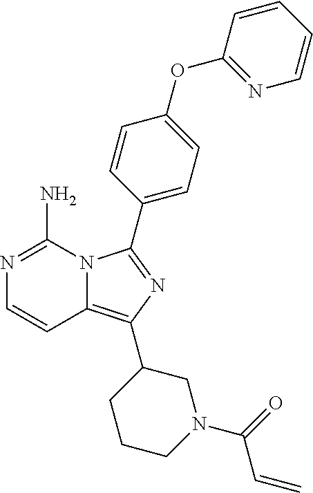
N12C(=C(C3CCCN(C(C=C)=O)C3)N=C1C1=CC=C(OC3=NC=CC=C3)C=C1)C=CN=C2N
